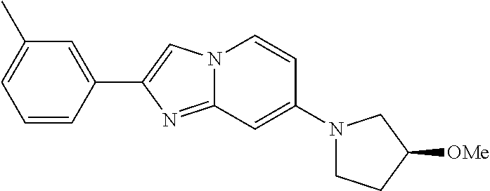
C1=CC(C2=CN3C(=N2)C=C(N2CCC([OMe])C2)C=C3)=CC(C)=C1
